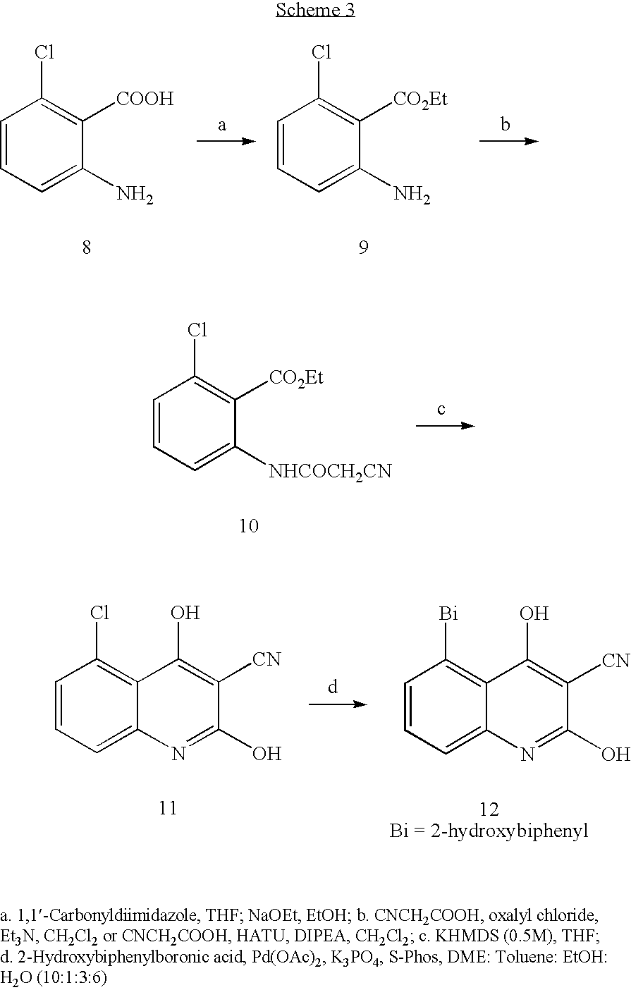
C1=CC=C([NHCOCH2CN])C([CO2Et])=C1Cl.C1=CC=C(N)C([COOH])=C1Cl.C1=CC=C(N)C([CO2Et])=C1Cl.C1=CC=C2C(=C1Cl)C(O)=C([CN])C(O)=N2.C1=CC=C2C(=C1[Bi])C(O)=C([CN])C(O)=N2
